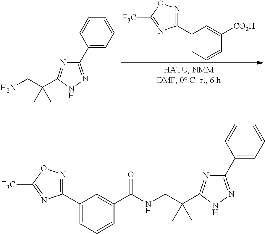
C1(C2=CC=CC=C2)=NNC(C(CN)(C)C)=N1.[CO2H]C1=CC(C2=NOC([F3C])=N2)=CC=C1.C1(C2=CC=CC=C2)=NNC(C(CNC(C2=CC(C3=NOC([F3C])=N3)=CC=C2)=O)(C)C)=N1
